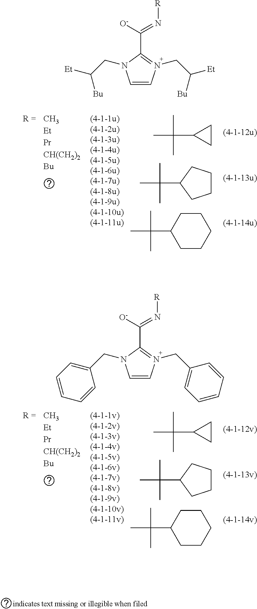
C1=CN(CC([Et])[Bu])=C(C([O-])=N[R])N1CC([Et])[Bu].CC(C)(C1CC1)C.C1CCC(C(C)(C)C)C1.C1CC(C(C)(C)C)CCC1.C1=CN(CC2=CC=CC=C2)=C(C([O-])=N[R])N1CC1=CC=CC=C1.CC(C)(C1CC1)C.C1CCC(C(C)(C)C)C1.C1CC(C(C)(C)C)CCC1
